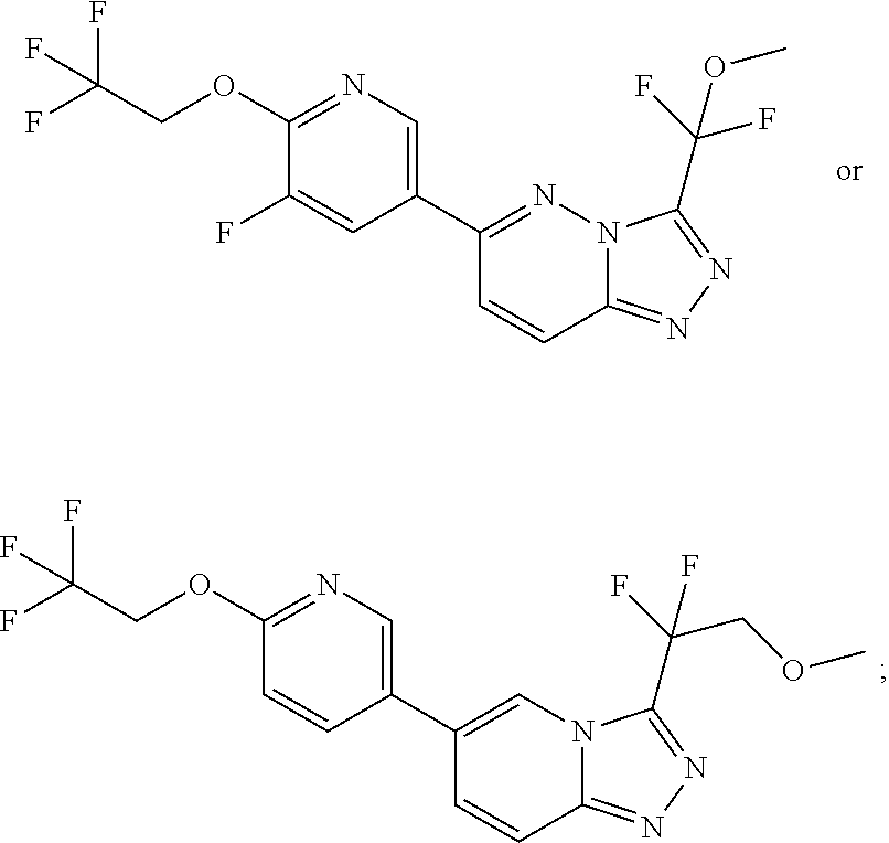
C1(C2=CN=C(OCC(F)(F)F)C(F)=C2)=NN2C(=NN=C2C(F)(F)OC)C=C1.C1(C2=CN=C(OCC(F)(F)F)C=C2)=CN2C(=NN=C2C(F)(COC)F)C=C1
